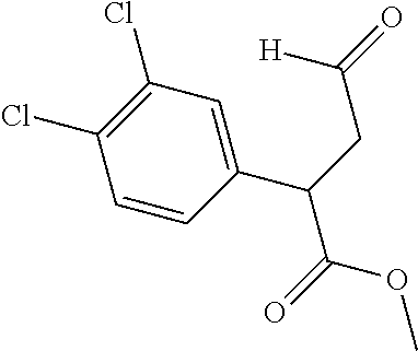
C1=CC(C(CC(=O)[H])C(=O)OC)=CC(Cl)=C1Cl
